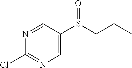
N1=CC(S(CCC)=O)=CN=C1Cl
